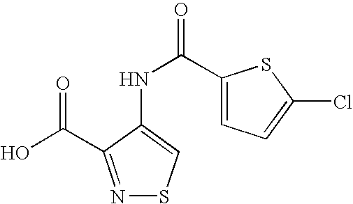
N1=C(C(O)=O)C(NC(=O)C2=CC=C(Cl)S2)=CS1
